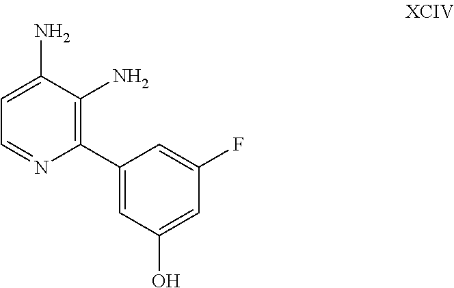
NC1=CC=NC(C2=CC(O)=CC(F)=C2)=C1N
